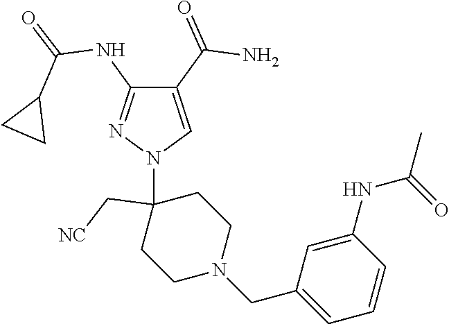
C1(C(=O)N)=CN(C2(C[NC])CCN(CC3=CC=CC(NC(C)=O)=C3)CC2)N=C1NC(=O)C1CC1
